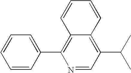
C1=CC=CC(C2=C3C(=C(C(C)C)C=N2)C=CC=C3)=C1
